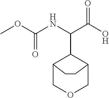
O(C(NC(C(O)=O)C1C2COCC1CC2)=O)C
